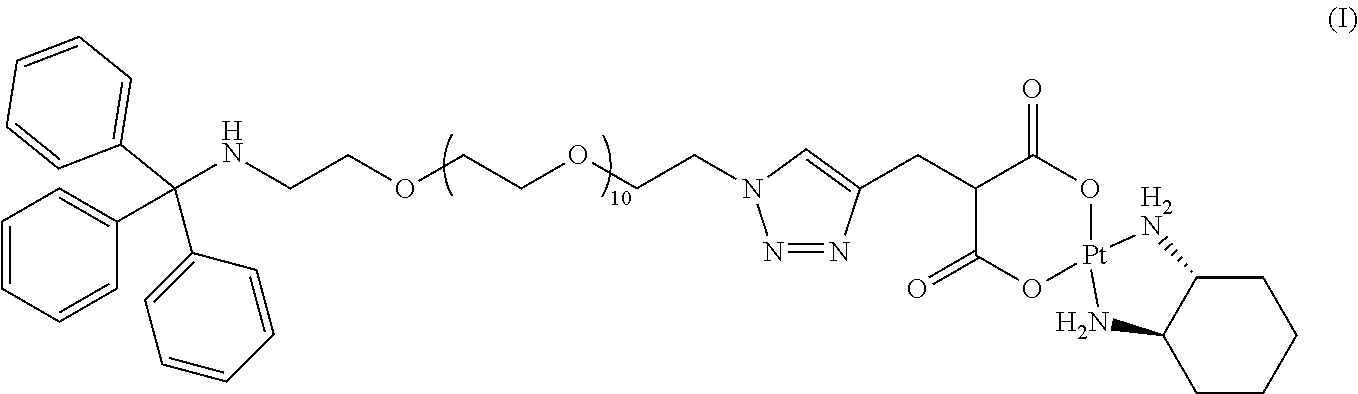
N(CCOCCOCCN1N=NC(CC2C(=O)O[Pt]3(OC2=O)[H2N]C2CCCCC2N3)=C1)C(C1=CC=CC=C1)(C1=CC=CC=C1)C1=CC=CC=C1
